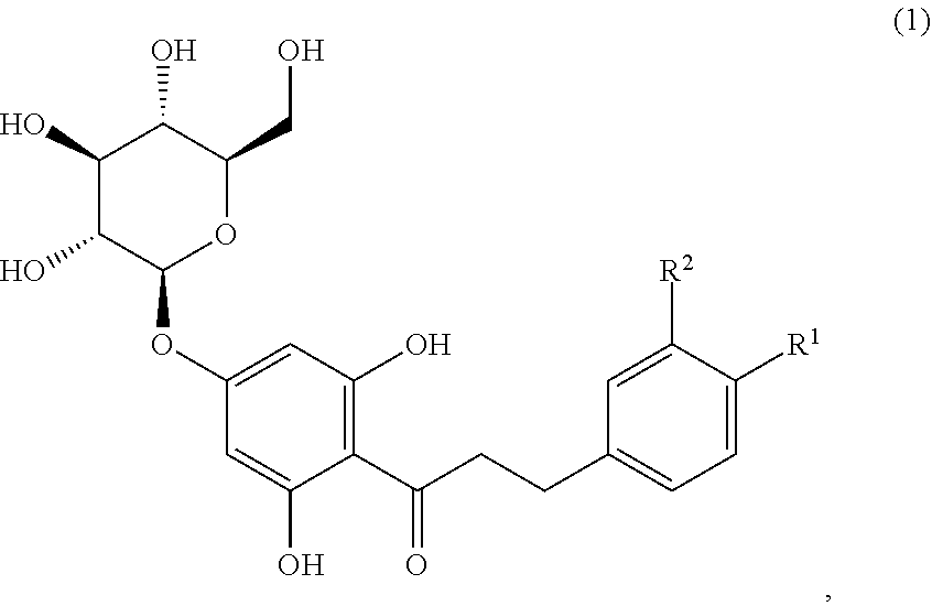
C1(O)C(O)C(OC2=CC(O)=C(C(CCC3=CC=C([R1])C([R2])=C3)=O)C(O)=C2)OC(CO)C1O
